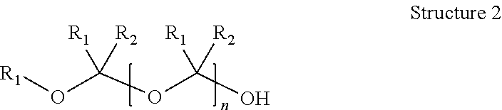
[R1]OC(OC(O)([R1])[R2])([R1])[R2]
